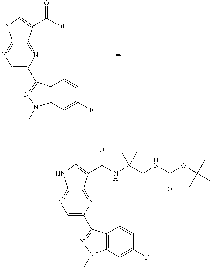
C1=C(C2=NN(C)C3=C2C=CC(F)=C3)N=C2C(=N1)NC=C2C(O)=O.C1CC1(CNC(OC(C)(C)C)=O)NC(C1=CNC2=NC=C(C3=NN(C)C4=C3C=CC(F)=C4)N=C21)=O
